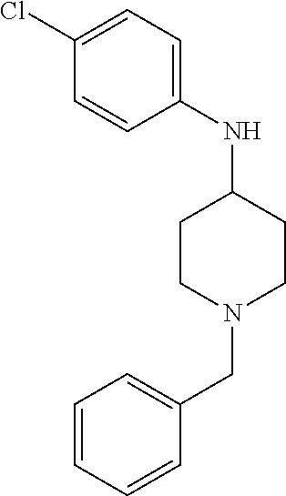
C1(NC2CCN(CC3=CC=CC=C3)CC2)=CC=C(Cl)C=C1
